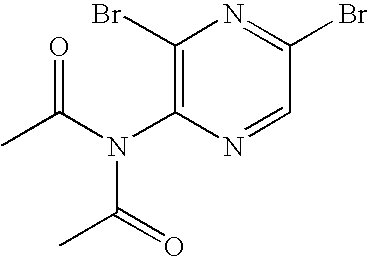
C1(Br)=C(N(C(C)=O)C(=O)C)N=CC(Br)=N1
